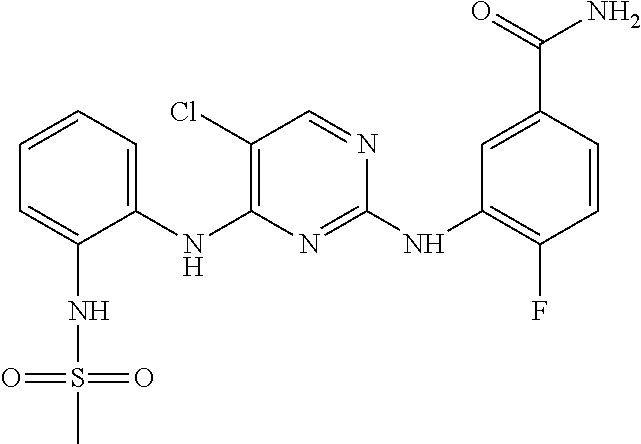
C1=CC=C(NC2=C(Cl)C=NC(NC3=C(F)C=CC(C(=O)N)=C3)=N2)C(NS(C)(=O)=O)=C1
